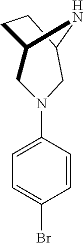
N1(C2=CC=C(Br)C=C2)CC2CCC(C1)N2
